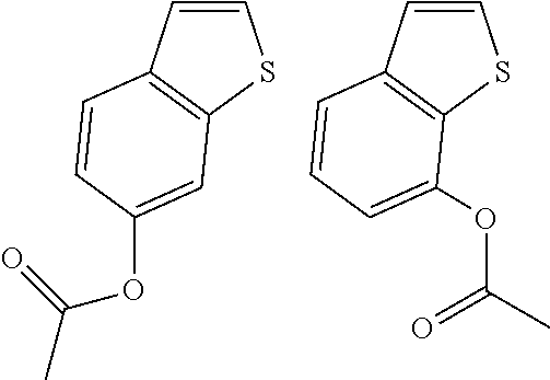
C1=CC2=C(S1)C=C(OC(C)=O)C=C2.C1=CC2=C(S1)C(OC(C)=O)=CC=C2
